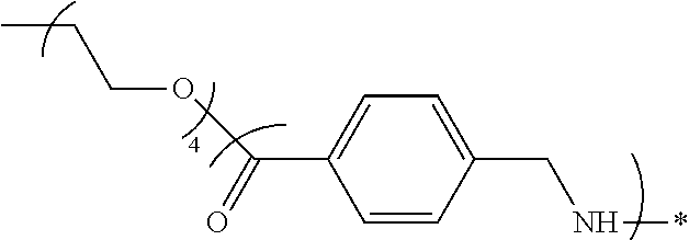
C1=CC(CN*)=CC=C1C(=O)OCCC
